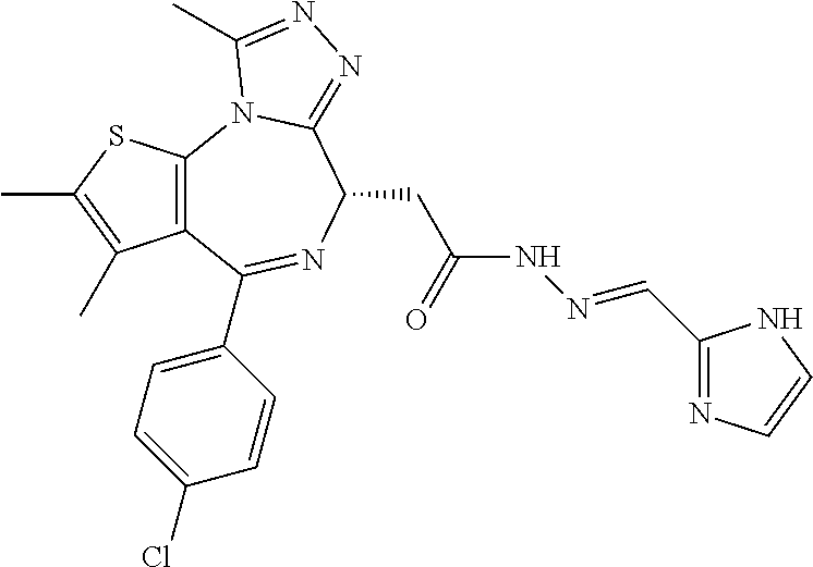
C12=C(C(C3=CC=C(Cl)C=C3)=NC(CC(NN=CC3=NC=CN3)=O)C3=NN=C(C)N13)C(C)=C(C)S2
